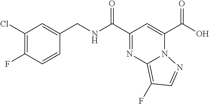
OC(C1=CC(C(NCC2=CC(Cl)=C(F)C=C2)=O)=NC2=C(F)C=NN12)=O
